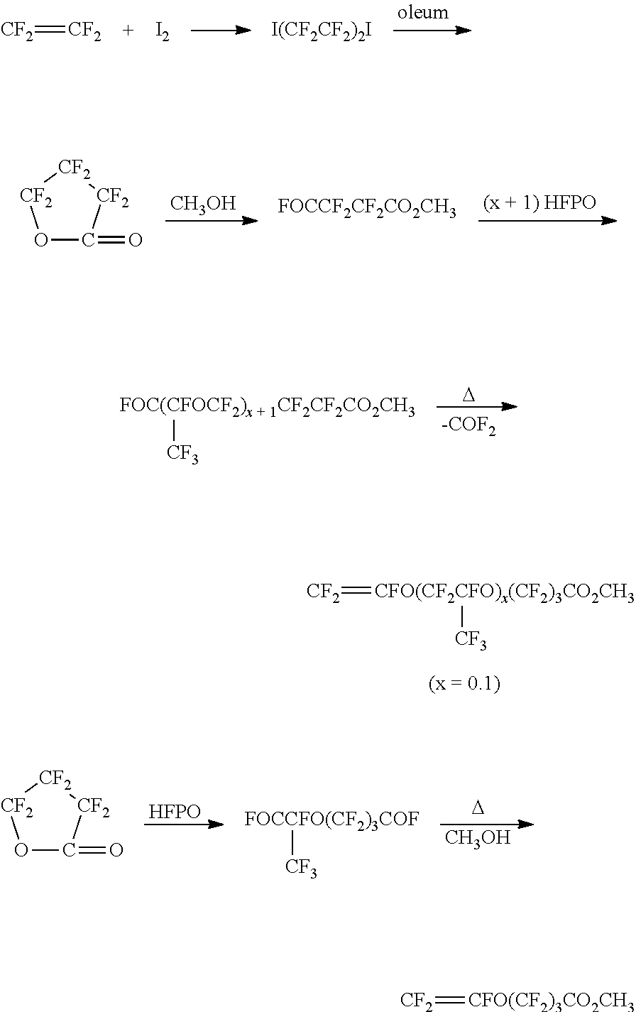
[CH3OH].O1C(=O)[CF2][CF2][CF2]1.[FOCCF2CF2CO2CH3].[D].[FOC(CFOCF2)x + 1CF2CF2CO2CH3][CF3].[HFPO].[D].[CH3OH].O1C(=O)[CF2][CF2][CF2]1.[FOCCFO(CF2)3COF][CF3].[CF2]=[CF2].[I2].[I(CF2CF2)2I].[CF2]=[CFO(CF2CFO)x(CF2)3CO2CH3][CF3].[CF2]=[CFO(CF2)3CO2CH3]
